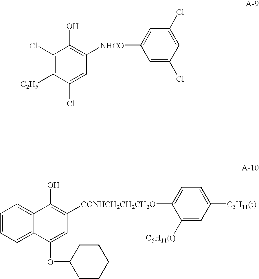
C1(Cl)=C([C2H5])C(Cl)=CC([NHCO]C2=CC(Cl)=CC(Cl)=C2)=C1O.C1=CC=C2C(=C1)C(O)=C([CONHCH2CH2CH2O]C1=CC=C([C5H11(t)])C=C1[C5H11(t)])C=C2OC1CCCCC1
